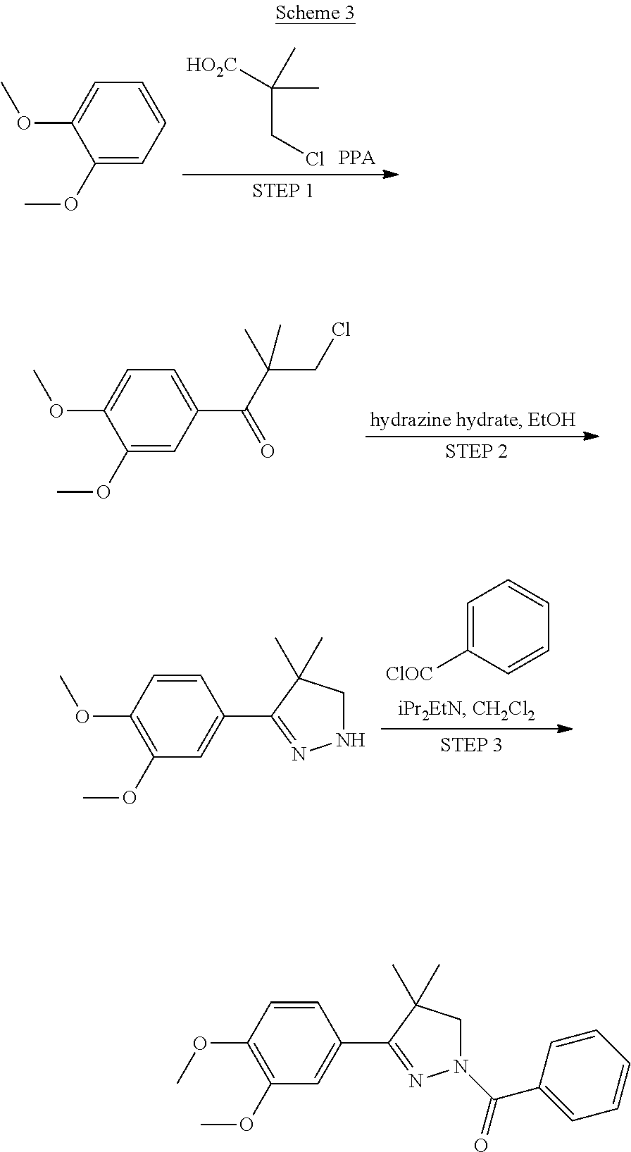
C(CCl)(C)(C)[HO2C].C1(OC)=CC=CC=C1OC.C1(OC)=CC(C(=O)C(CCl)(C)C)=CC=C1OC.C1=C([ClOC])C=CC=C1.C1(OC)=C(OC)C=CC(C2=NNCC2(C)C)=C1.C1(OC)=C(OC)C=CC(C2=NN(C(C3=CC=CC=C3)=O)CC2(C)C)=C1
